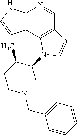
C12=C(C3=C(C=N1)C=CN3C1C(C)CCN(CC3=CC=CC=C3)C1)C=CN2
